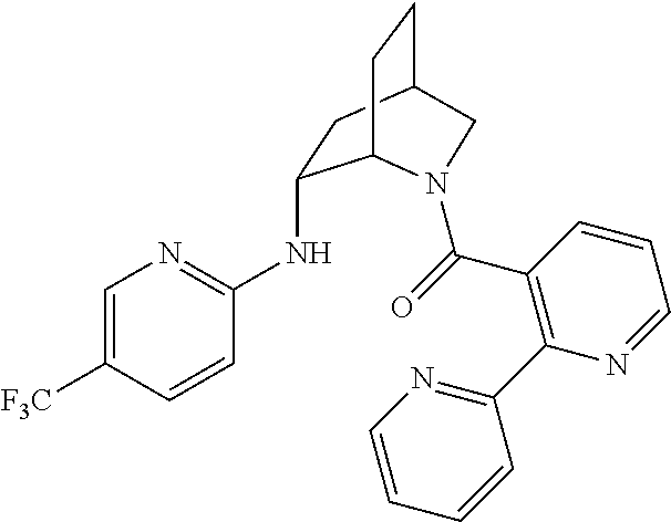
[F3C]C1=CN=C(NC2CC3CCC2N(C(=O)C2=C(C4=NC=CC=C4)N=CC=C2)C3)C=C1
